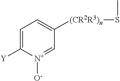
C1=C([Y])[N+]([O-])=CC([(CR2R3)n]SC)=C1
